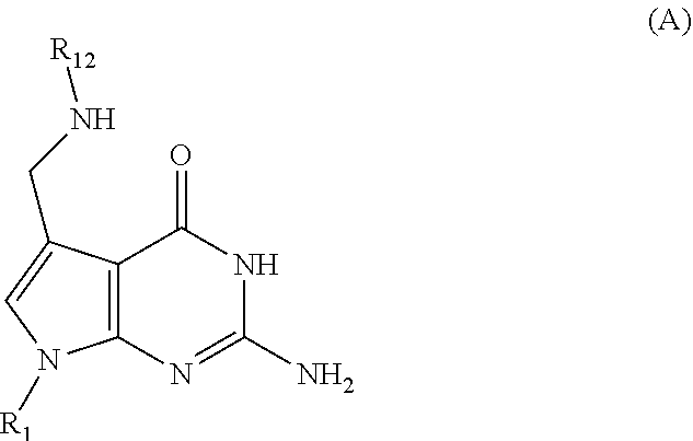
N1C(=O)C2=C(N=C1N)N([R1])C=C2CN[R12]
